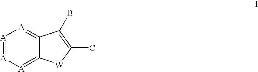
[A]1=[A][A]=C2C(=[A]1)C(B)=C(C)[W]2
